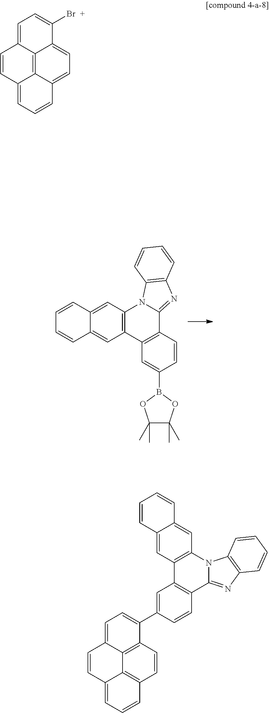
C1=CC2=CC3=C(C=C2C=C1)C1=C(C2=NC4=C(N32)C=CC=C4)C=CC(B2OC(C)(C)C(C)(C)O2)=C1.C1=CC2=CC=C(Br)C3=CC=C4C(=C23)C1=CC=C4.C1(C2=CC3=C(C=C2)C2=NC4=C(N2C2=C3C=C3C(=C2)C=CC=C3)C=CC=C4)=CC=C2C3=C1C=CC1=C3C(=CC=C1)C=C2
